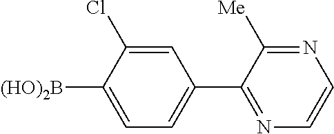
C1(C2=NC=CN=C2[Me])=CC=C([(HO)2B])C(Cl)=C1
